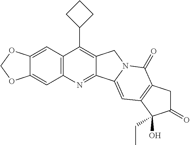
C12=C(C=C3C(=C1)OCO3)C(C1CCC1)=C1C(=N2)C2=CC3=C(C(=O)N2C1)CC(=O)C3(CC)O
